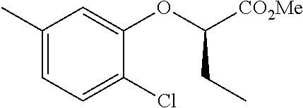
C1(C)=CC=C(Cl)C(OC(CC)[CO2Me])=C1
